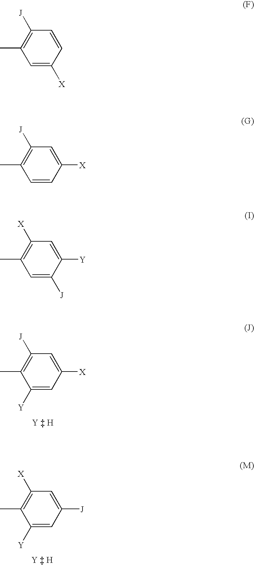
C1([Y])=CC([X])=CC([J])=C1C.C1([Y])=CC([J])=CC([X])=C1C.C1=C([X])C=CC([J])=C1C.C1=CC([X])=CC([J])=C1C.C1=C([J])C([Y])=CC([X])=C1C
